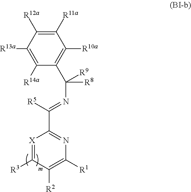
C(=NC([R8])([R9])C1=C([R10a])C([R11a])=C([R12a])C([R13a])=C1[R14a])([R5])C1=NC([R1])=C([R2])C([R3])=[X]1
